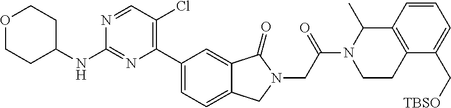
C1(NC2CCOCC2)=NC(C2=CC=C3C(=C2)C(=O)N(CC(N2CCC4=C(C2C)C=CC=C4C[TBSO])=O)C3)=C(Cl)C=N1
